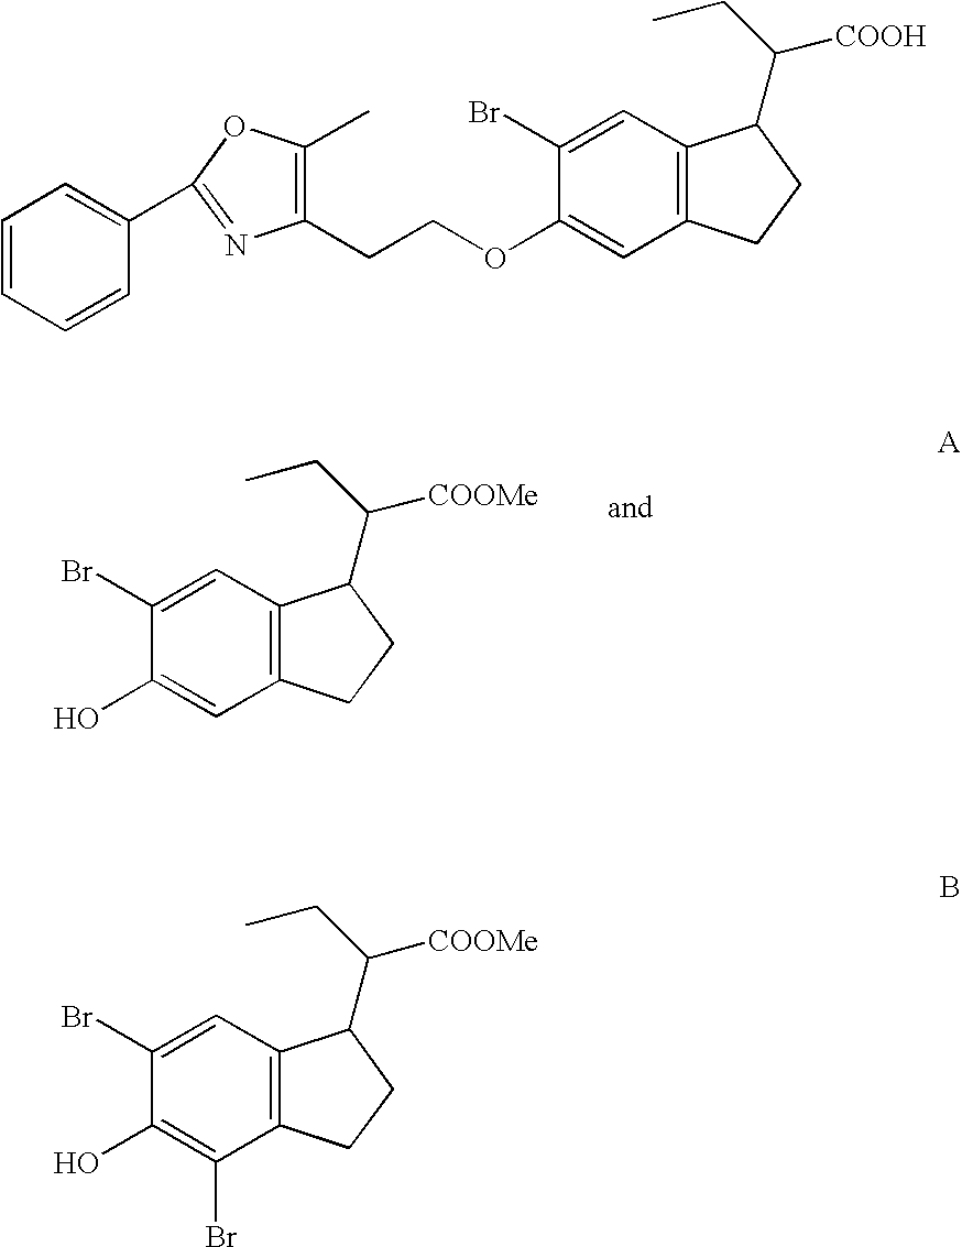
OC1=CC2=C(C=C1Br)C(C(CC)[COOMe])CC2.C1(CCOC2=CC3=C(C=C2Br)C(C(CC)[COOH])CC3)=C(C)OC(C2=CC=CC=C2)=N1.OC1=C(Br)C2=C(C=C1Br)C(C(CC)[COOMe])CC2
